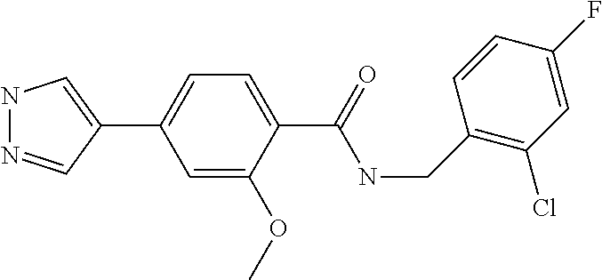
C1(C2=CNN=C2)=CC=C(C(=O)NCC2=C(Cl)C=C(F)C=C2)C(OC)=C1
